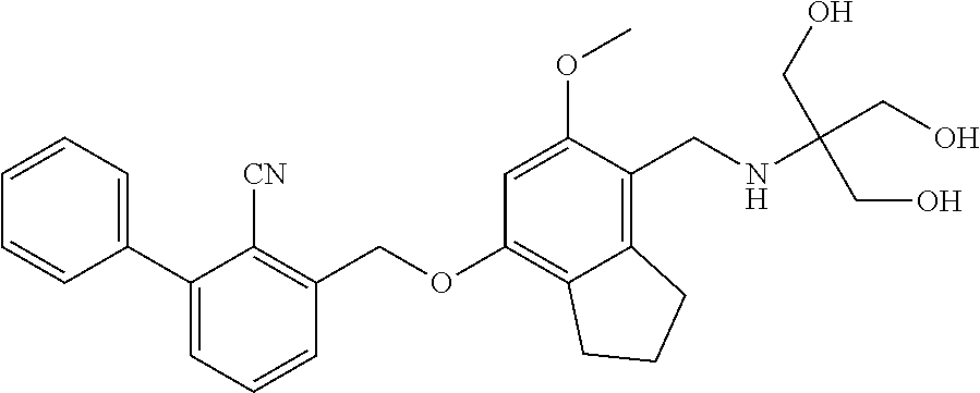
C1=CC=C(C2=CC=CC(COC3=C4C(=C(CNC(CO)(CO)CO)C(OC)=C3)CCC4)=C2[CN])C=C1
